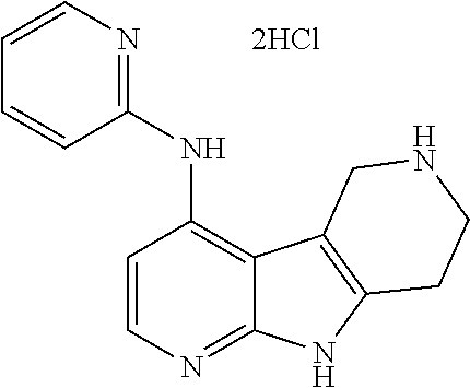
C1=CN=C2C(=C1NC1=NC=CC=C1)C1=C(N2)CCNC1
